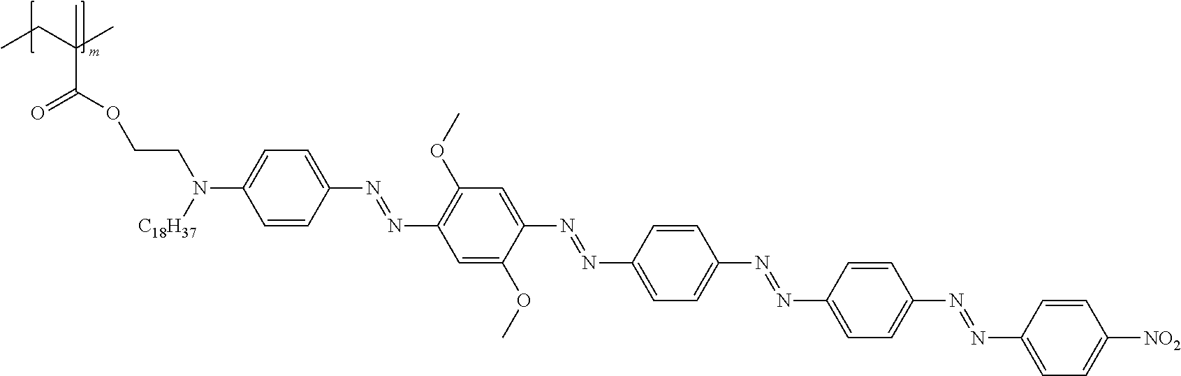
CCC(C(=O)OCCN([C18H37])C1=CC=C(N=NC2=C(OC)C=C(N=NC3=CC=C(N=NC4=CC=C(N=NC5=CC=C([NO2])C=C5)C=C4)C=C3)C(OC)=C2)C=C1)(C)C
